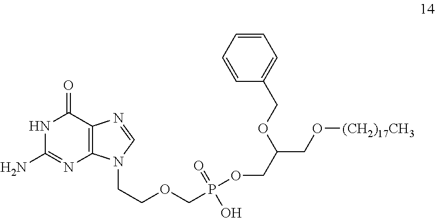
C12=C(N=C(N)NC1=O)N(CCOCP(=O)(O)OCC(OCC1=CC=CC=C1)CO[(CH2)17CH3])C=N2
